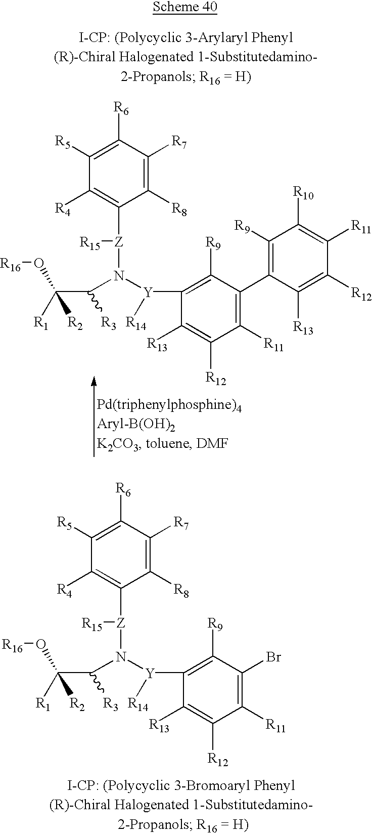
[R16]OC(C(N([Y](C1=C([R9])C(Br)=C([R11])C([R12])=C1[R13])[R14])[Z](C1=C([R4])C([R5])=C([R6])C([R7])=C1[R8])[R15])[R3])([R1])[R2].[R16]OC(C(N([Y](C1=C([R9])C(C2=C([R9])C([R10])=C([R11])C([R12])=C2[R13])=C([R11])C([R12])=C1[R13])[R14])[Z](C1=C([R4])C([R5])=C([R6])C([R7])=C1[R8])[R15])[R3])([R1])[R2]
